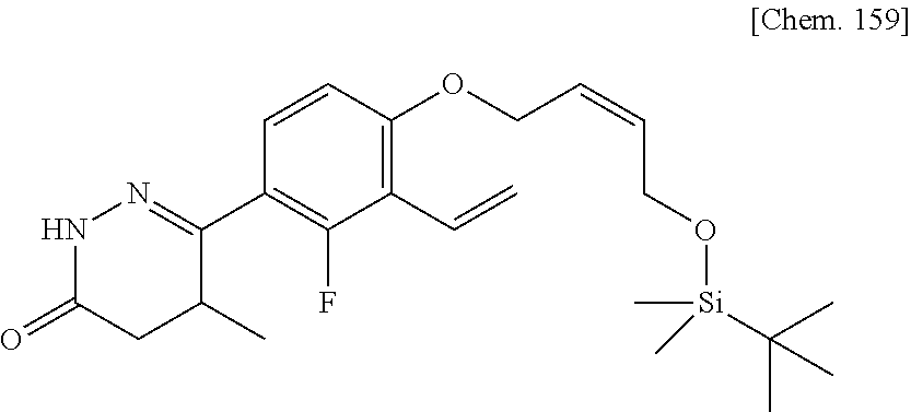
N1C(=O)CC(C)C(C2=C(F)C(C=C)=C(OCC=CCO[Si](C)(C(C)(C)C)C)C=C2)=N1
